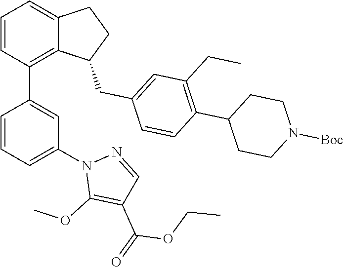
C1=CC(C2=CC(N3C(OC)=C(C(OCC)=O)C=N3)=CC=C2)=C2C(=C1)CCC2CC1=CC(CC)=C(C2CCN([Boc])CC2)C=C1
